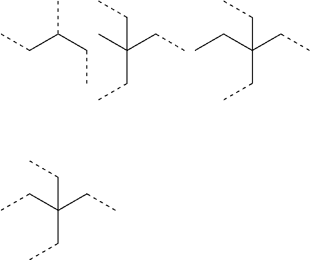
CC(CC)CC.C(C)C(C)(CC)CC.C(C)C(CC)(CC)CC.C(C)C(CC)(CC)CC
